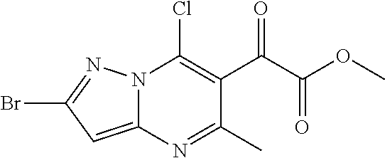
C12=CC(Br)=NN1C(Cl)=C(C(C(OC)=O)=O)C(C)=N2
